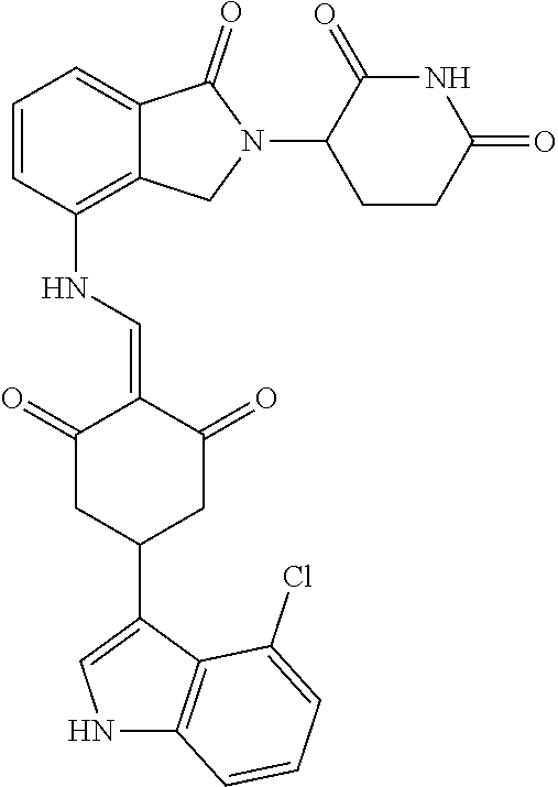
N(C1=C2C(=CC=C1)C(=O)N(C1CCC(=O)NC1=O)C2)C=C1C(=O)CC(C2=CNC3=C2C(Cl)=CC=C3)CC1=O
